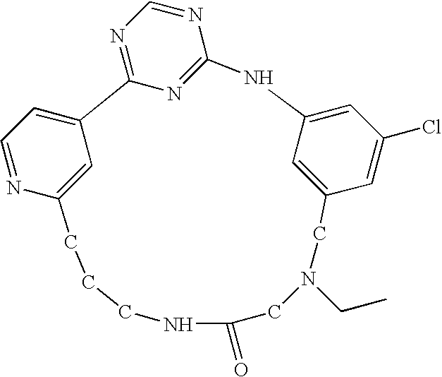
C1=NC2=CC(=C1)C1=NC=NC(=N1)NC1=CC(Cl)=CC(=C1)CN(CC)CC(=O)NCCC2
